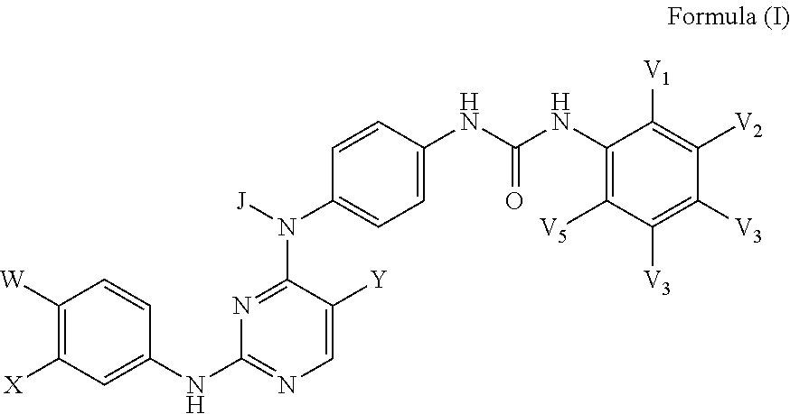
N(C1=NC=C([Y])C(N(C2=CC=C(NC(NC3=C([V5])C([V3])=C([V3])C([V2])=C3[V1])=O)C=C2)[J])=N1)C1=CC([X])=C([W])C=C1
